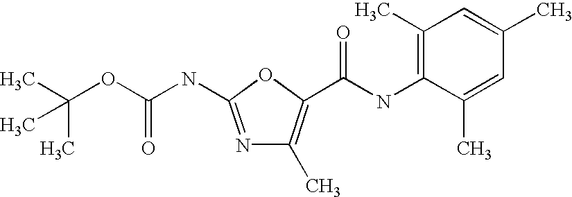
CC1=C(NC(=O)C2=C(C)N=C(NC(OC(C)(C)C)=O)O2)C(C)=CC(C)=C1
